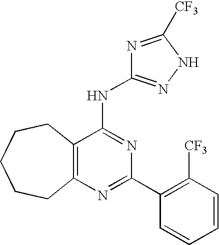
C12=C(N=C(C3=C([CF3])C=CC=C3)N=C1NC1=NNC([CF3])=N1)CCCCC2
